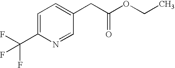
C1=C(C(F)(F)F)N=CC(CC(=O)OCC)=C1
